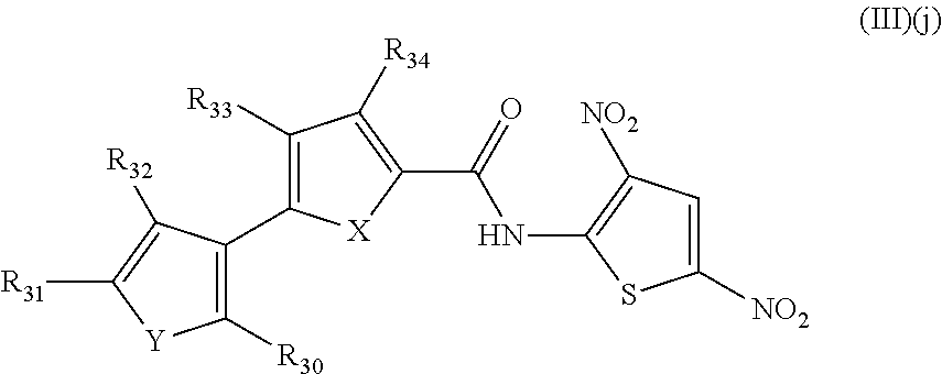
C1([R33])=C(C2=C([R30])[Y]C([R31])=C2[R32])[X]C(C(=O)NC2=C([NO2])C=C([NO2])S2)=C1[R34]
